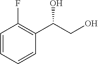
C1=CC=CC(C(CO)O)=C1F
